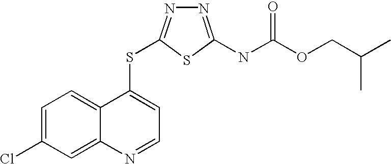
C1=C(Cl)C=C2C(=C1)C(SC1=NN=C(NC(=O)OCC(C)C)S1)=CC=N2
